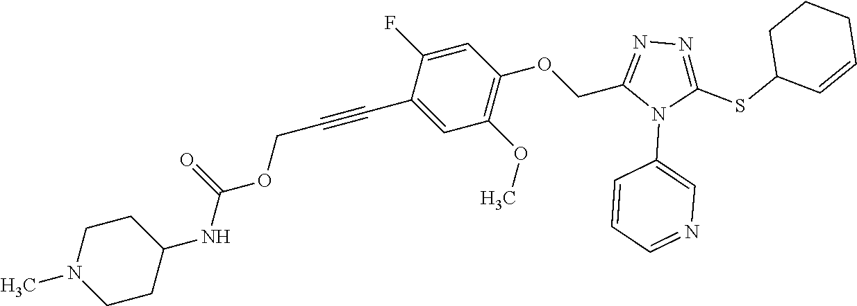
C1=C(F)C(C#CCOC(NC2CCN(C)CC2)=O)=CC(OC)=C1OCC1=NN=C(SC2C=CCCC2)N1C1=CN=CC=C1
